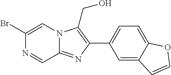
N1=CC2=NC(C3=CC=C4C(=C3)C=CO4)=C(CO)N2C=C1Br
